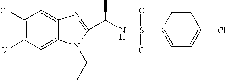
C1(Cl)=C(Cl)C=C2C(=C1)N=C(C(NS(=O)(=O)C1=CC=C(Cl)C=C1)C)N2CC
